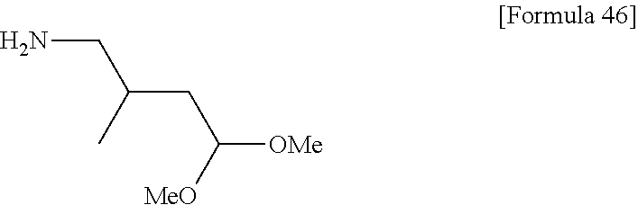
NCC(CC([OMe])[MeO])C
